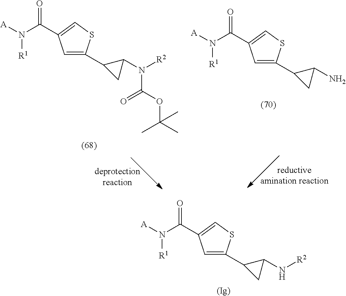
C1=C(C2CC2N[R2])SC=C1C(N([R1])[A])=O.C1=C(C2CC2N(C(OC(C)(C)C)=O)[R2])SC=C1C(N([R1])[A])=O.C1=C(C2CC2N)SC=C1C(N([R1])[A])=O
